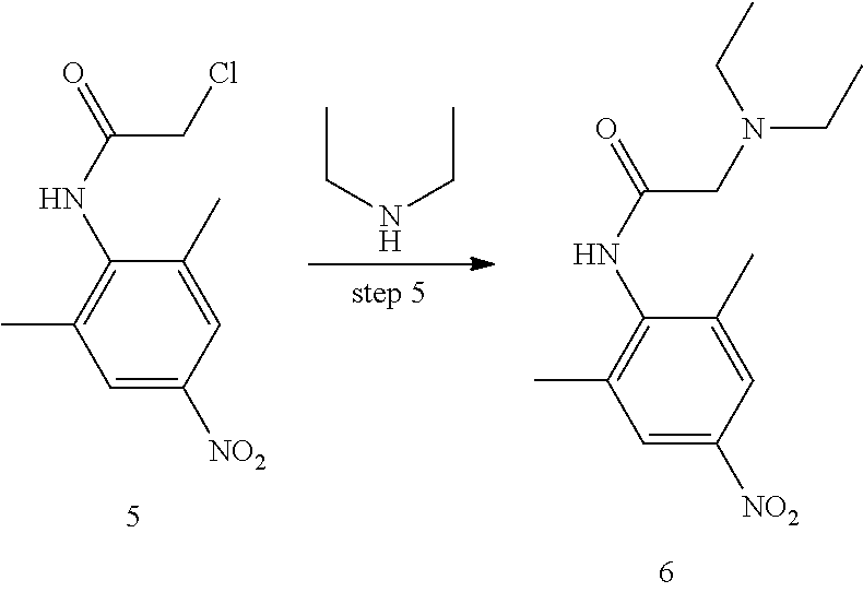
C1=C([NO2])C=C(C)C(NC(CN(CC)CC)=O)=C1C.C1=C([NO2])C=C(C)C(NC(CCl)=O)=C1C.CCNCC
